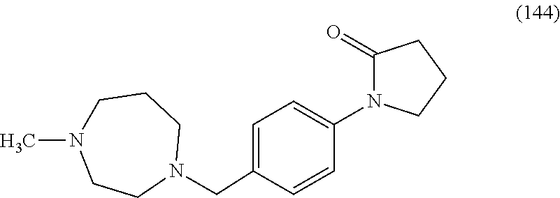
C1=C(CN2CCCN(C)CC2)C=CC(N2C(=O)CCC2)=C1
